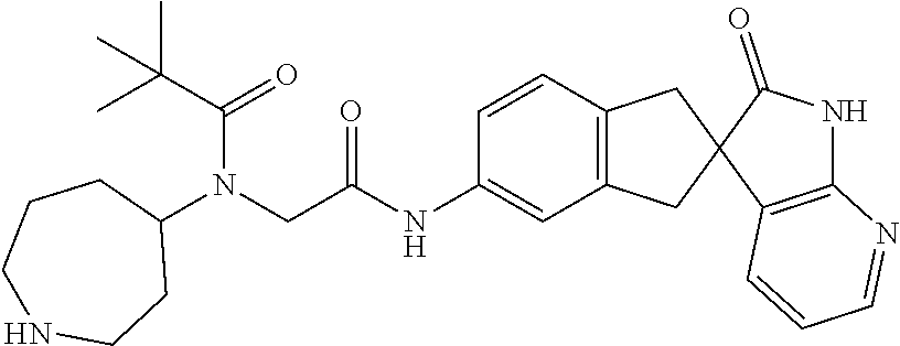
C1=CC2=C(C=C1NC(CN(C1CCCNCC1)C(=O)C(C)(C)C)=O)CC1(C2)C2=C(NC1=O)N=CC=C2
